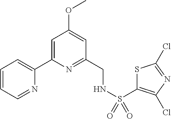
C1=CC=NC(C2=CC(OC)=CC(CNS(=O)(=O)C3=C(Cl)N=C(Cl)S3)=N2)=C1
